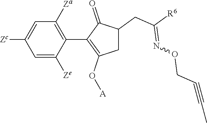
C1=C([Ze])C(C2=C(O[A])CC(CC([R6])=NOCC#CC)C2=O)=C([Za])C=C1[Zc]
